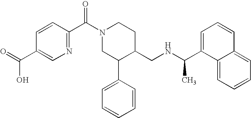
C1(C(N2CC(C3=CC=CC=C3)C(CNC(C3=CC=CC4=CC=CC=C34)C)CC2)=O)=NC=C(C(=O)O)C=C1
